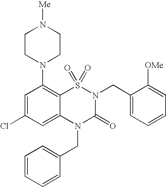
C1=C(Cl)C=C2C(=C1N1CCN([Me])CC1)S(=O)(=O)N(CC1=CC=CC=C1[OMe])C(=O)N2CC1=CC=CC=C1
